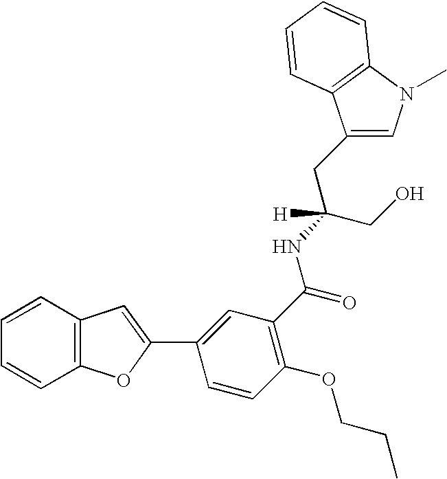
C1(CC(CO)(NC(=O)C2=C(OCCC)C=CC(C3=CC4=C(O3)C=CC=C4)=C2)[H])=CN(C)C2=C1C=CC=C2
